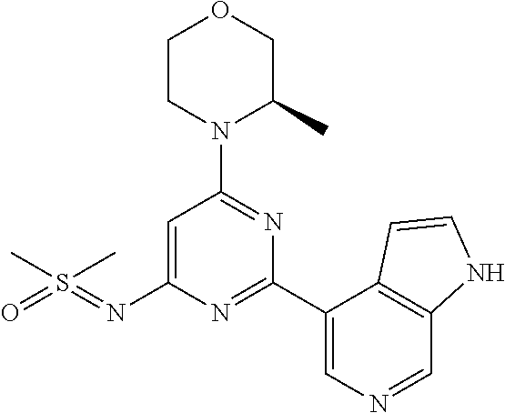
O1CCN(C2=NC(C3=CN=CC4=C3C=CN4)=NC(N=S(=O)(C)C)=C2)C(C)C1
